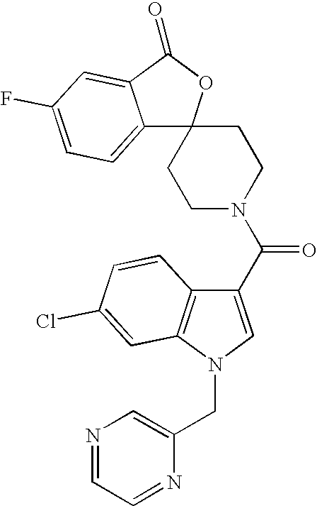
C12=CC=C(F)C=C1C(=O)OC21CCN(C(C2=CN(CC3=CN=CC=N3)C3=C2C=CC(Cl)=C3)=O)CC1
